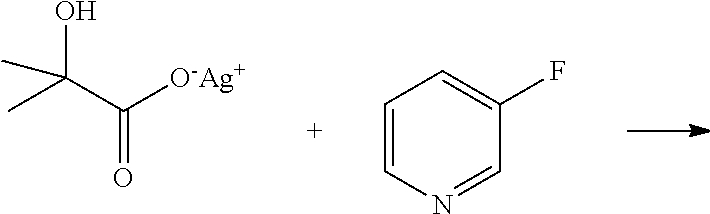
OC(C([O-Ag+])=O)(C)C.C1=CN=CC(F)=C1
